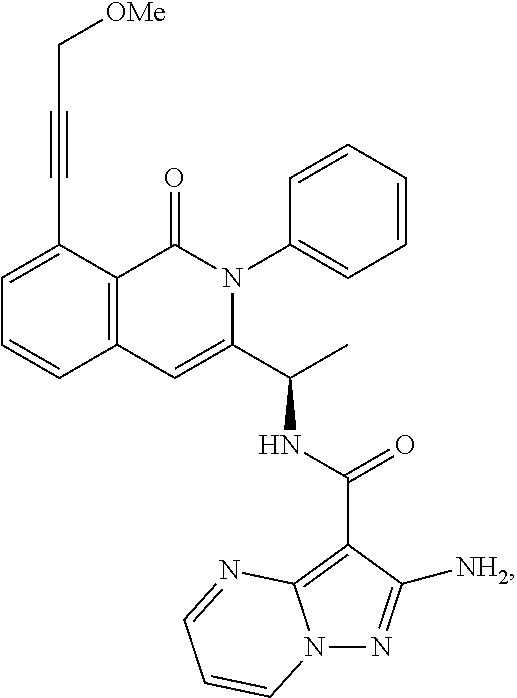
C1=C(C#CC[OMe])C2=C(C=C1)C=C(C(C)NC(=O)C1=C3N(N=C1[NH2])C=CC=N3)N(C1=CC=CC=C1)C2=O
